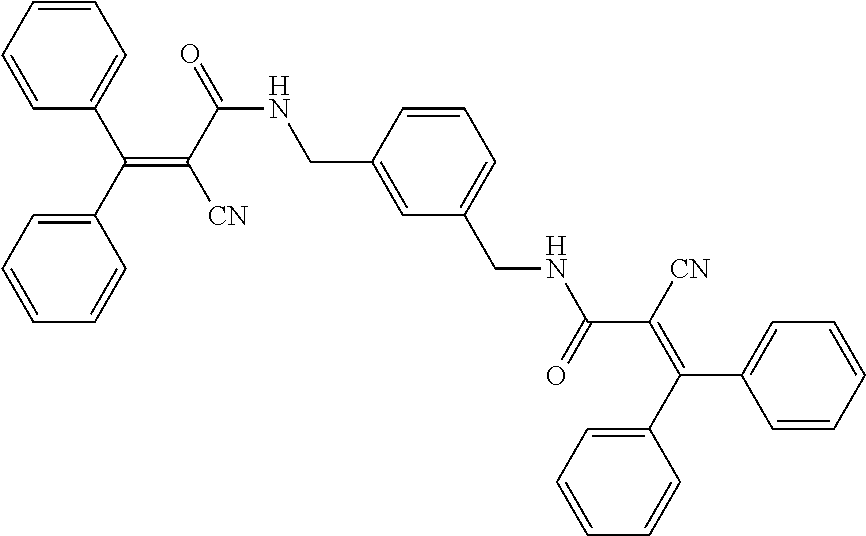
C1=CC=CC(C(=C(C(=O)NCC2=CC(CNC(C([CN])=C(C3=CC=CC=C3)C3=CC=CC=C3)=O)=CC=C2)[CN])C2=CC=CC=C2)=C1
